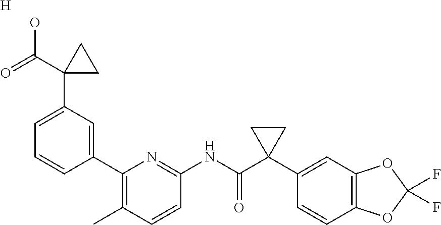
C1(C2=CC(C3(C(=O)O)CC3)=CC=C2)=C(C)C=CC(NC(C2(C3=CC4=C(C=C3)OC(F)(F)O4)CC2)=O)=N1.[H]
